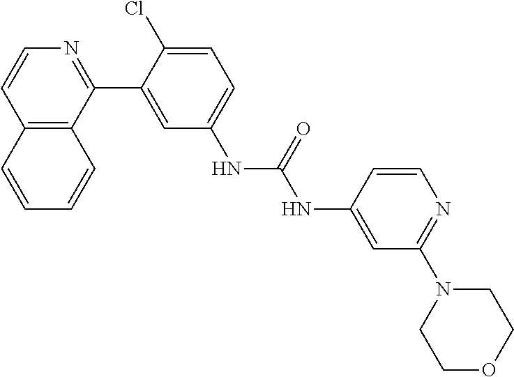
C12=C(C(C3=CC(NC(=O)NC4=CC(N5CCOCC5)=NC=C4)=CC=C3Cl)=NC=C1)C=CC=C2
